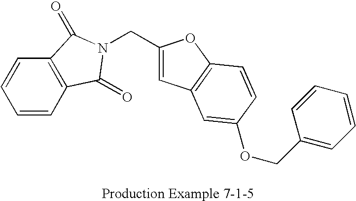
C(C1=CC2=C(O1)C=CC(OCC1=CC=CC=C1)=C2)N1C(=O)C2=C(C=CC=C2)C1=O
